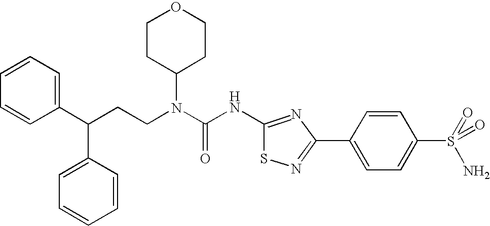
C1(C(CCN(C(NC2=NC(C3=CC=C(S(=O)(=O)N)C=C3)=NS2)=O)C2CCOCC2)C2=CC=CC=C2)=CC=CC=C1
